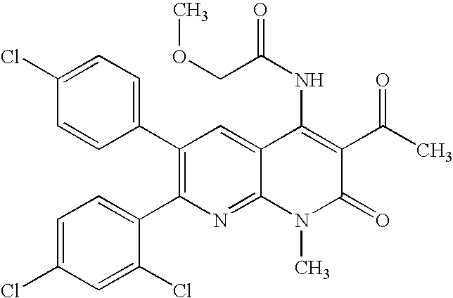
C1(Cl)=CC=C(C2=C(C3=CC=C(Cl)C=C3Cl)N=C3C(=C2)C(NC(COC)=O)=C(C(C)=O)C(=O)N3C)C=C1
